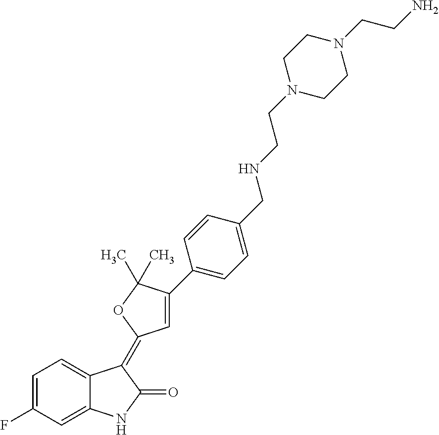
C1=C2C(=CC(F)=C1)NC(=O)C2=C1C=C(C2=CC=C(CNCCN3CCN(CCN)CC3)C=C2)C(C)(C)O1
